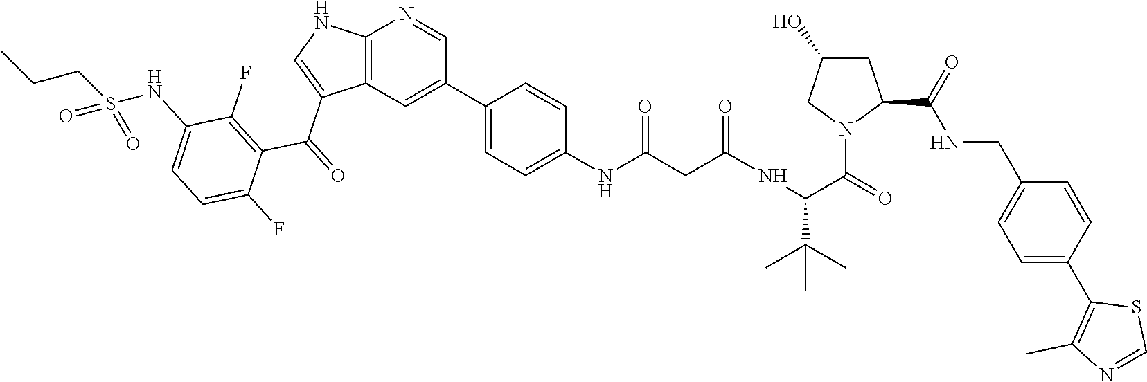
C12=C(C=C(C3=CC=C(NC(CC(NC(C(=O)N4C(C(NCC5=CC=C(C6=C(C)N=CS6)C=C5)=O)CC(O)C4)C(C)(C)C)=O)=O)C=C3)C=N1)C(C(=O)C1=C(F)C(NS(CCC)(=O)=O)=CC=C1F)=CN2
